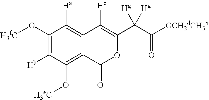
C1(O[H3fC])=C([Hb])C(O[H3eC])=C2C(=C1[Ha])C([Hc])=C(C(C(=O)[OCH2dCH3h])([Hg])[Hg])OC2=O
